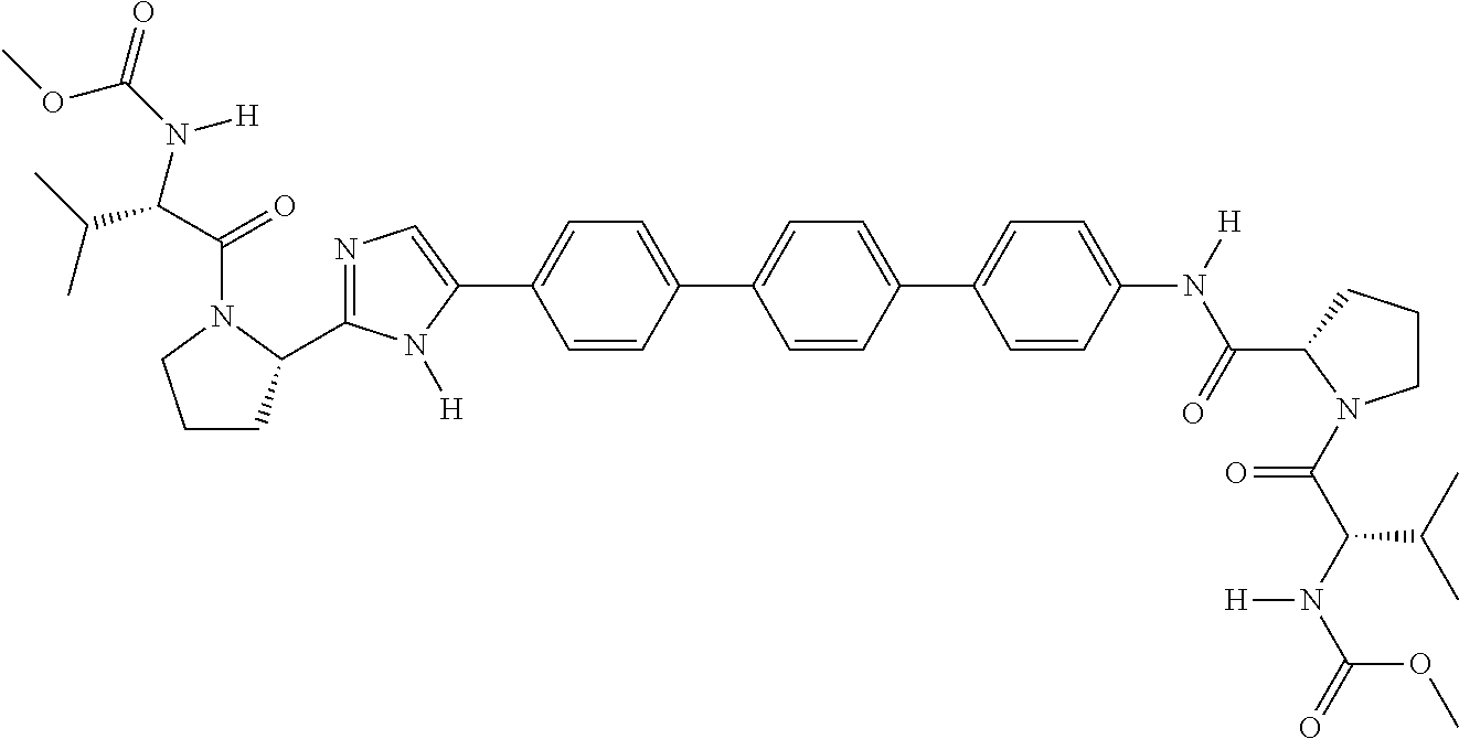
N1=C(C2CCCN2C(=O)C(C(C)C)N(C(OC)=O)[H])N([H])C(C2=CC=C(C3=CC=C(C4=CC=C(N([H])C(=O)C5CCCN5C(C(N(C(=O)OC)[H])C(C)C)=O)C=C4)C=C3)C=C2)=C1
